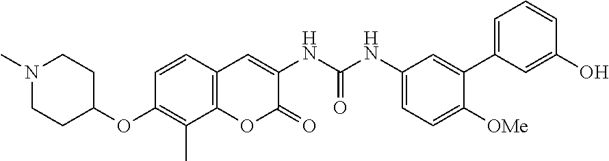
C1=C(C2=CC(NC(NC3=CC4=C(OC3=O)C(C)=C(OC3CCN(C)CC3)C=C4)=O)=CC=C2[OMe])C=C(O)C=C1
